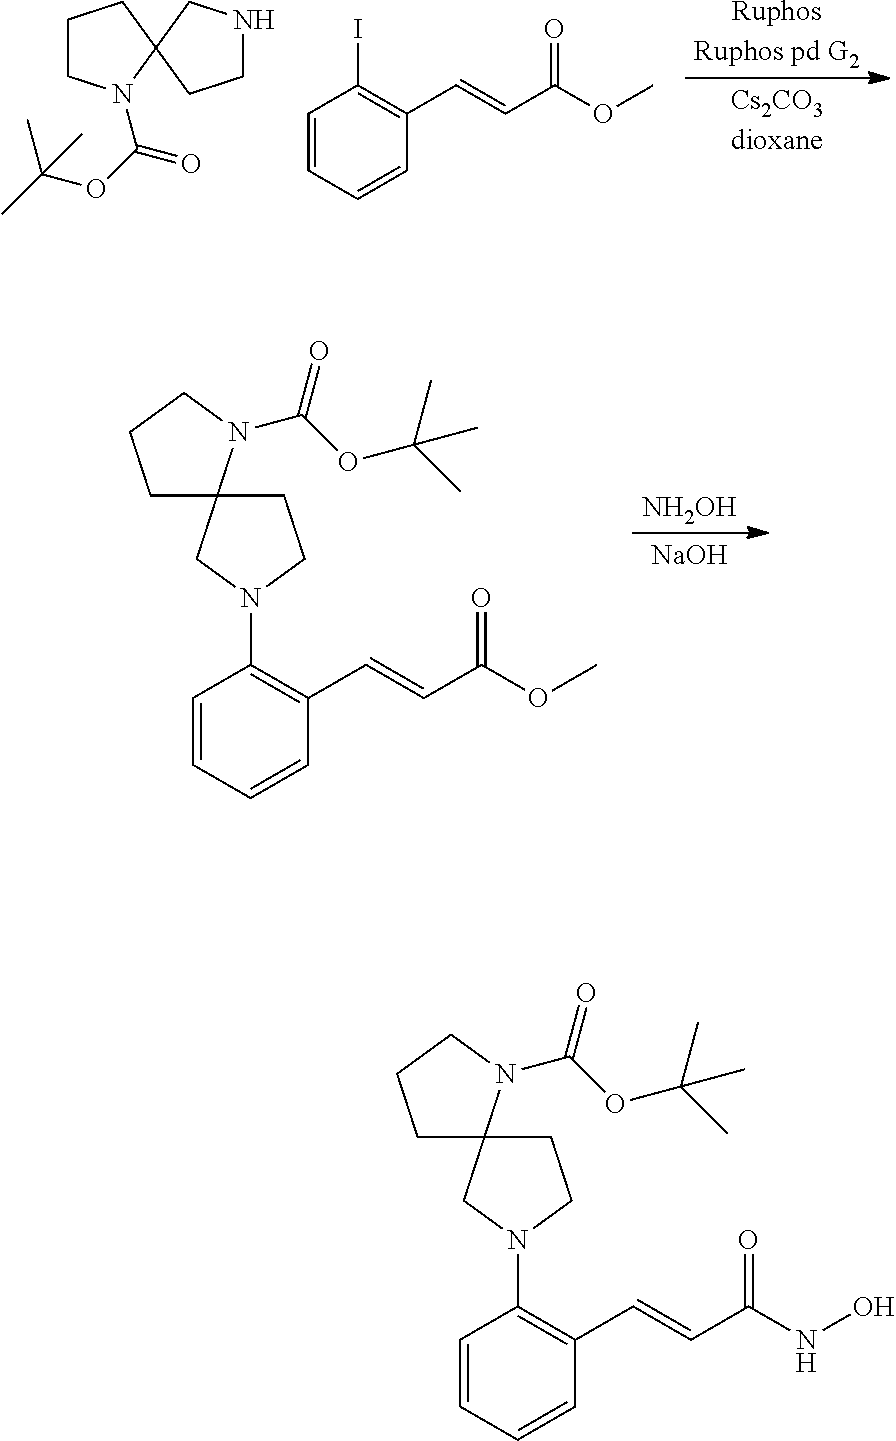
[RuphosRuphos pd G2].[Cs2CO3dioxane].C1=CC=CC(C=CC(OC)=O)=C1I.C1CN(C(=O)OC(C)(C)C)C2(C1)CNCC2.[NH2OH].[NaOH].C1=CC=CC(C=CC(OC)=O)=C1N1CC2(CC1)CCCN2C(=O)OC(C)(C)C.C1=CC=CC(C=CC(NO)=O)=C1N1CC2(CC1)CCCN2C(=O)OC(C)(C)C
